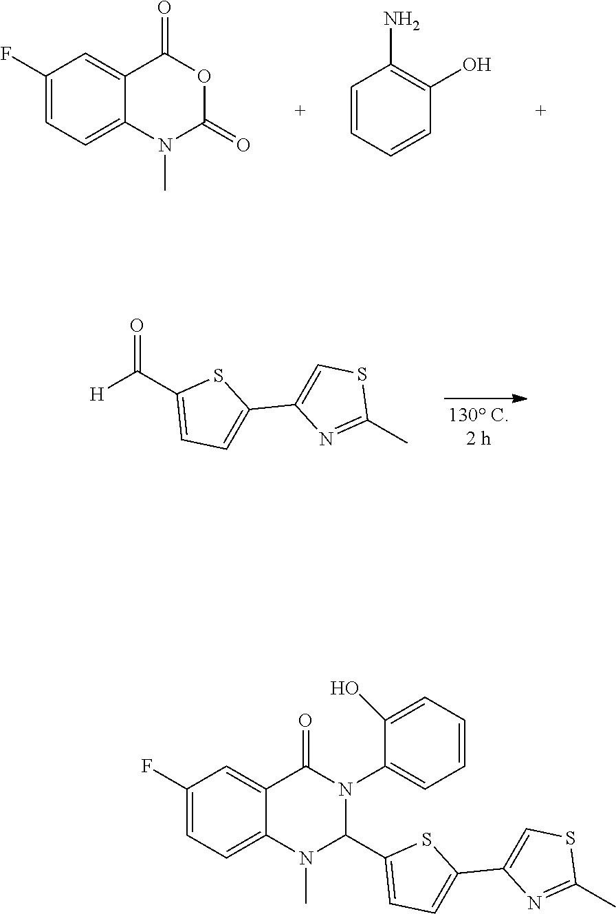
C1=C2C(=CC(F)=C1)C(=O)N(C1=CC=CC=C1O)C(C1=CC=C(C3=CSC(C)=N3)S1)N2C.[H]C(C1=CC=C(C2=CSC(C)=N2)S1)=O.C1=C2C(=CC(F)=C1)C(=O)OC(=O)N2C.C1=CC=CC(N)=C1O
